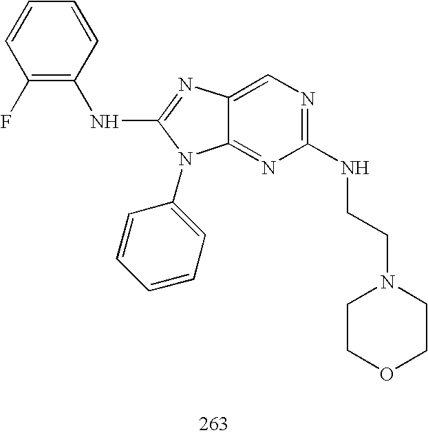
C12=NC(NCCN3CCOCC3)=NC=C1N=C(NC1=C(F)C=CC=C1)N2C1=CC=CC=C1
